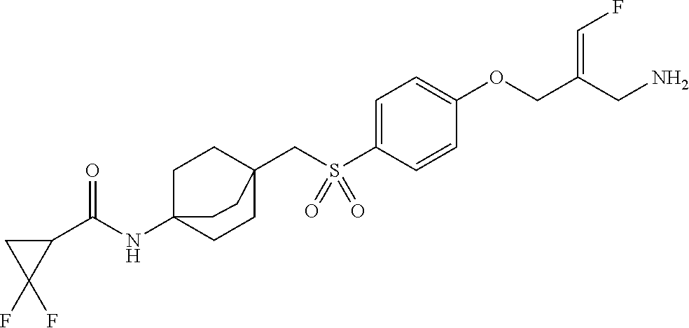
C1=C(S(CC23CCC(NC(C4CC4(F)F)=O)(CC2)CC3)(=O)=O)C=CC(OCC(CN)=CF)=C1
